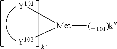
[Met]([(L101)k])([Y101])[Y102]
